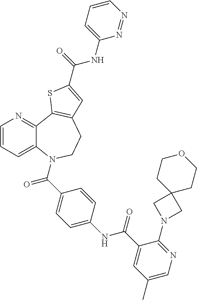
C1=CC=C2C(=N1)C1=C(CCN2C(C2=CC=C(NC(C3=CC(C)=CN=C3N3CC4(C3)CCOCC4)=O)C=C2)=O)C=C(C(=O)NC2=CC=CN=N2)S1
